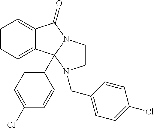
C12=CC=CC=C1C1(C3=CC=C(Cl)C=C3)N(C2=O)CCN1CC1=CC=C(Cl)C=C1
